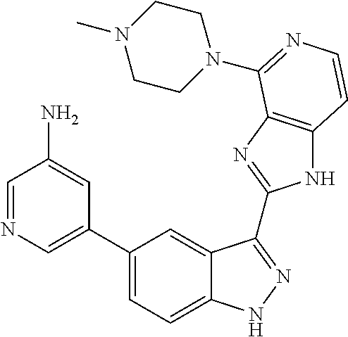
C1(C2=CN=CC(N)=C2)=CC=C2C(=C1)C(C1=NC3=C(N1)C=CN=C3N1CCN(C)CC1)=NN2
